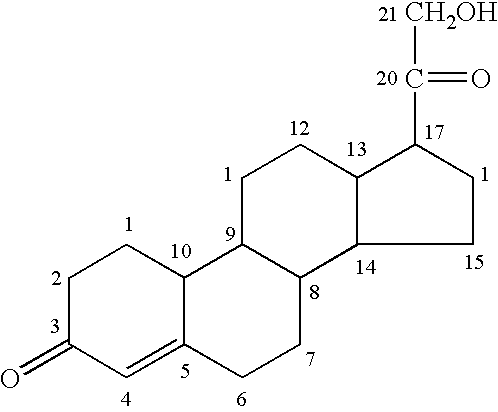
C1C(=O)C=C2C(C1)C1C(CC2)C2C(CC1)C(C([CH2OH])=O)CC2
